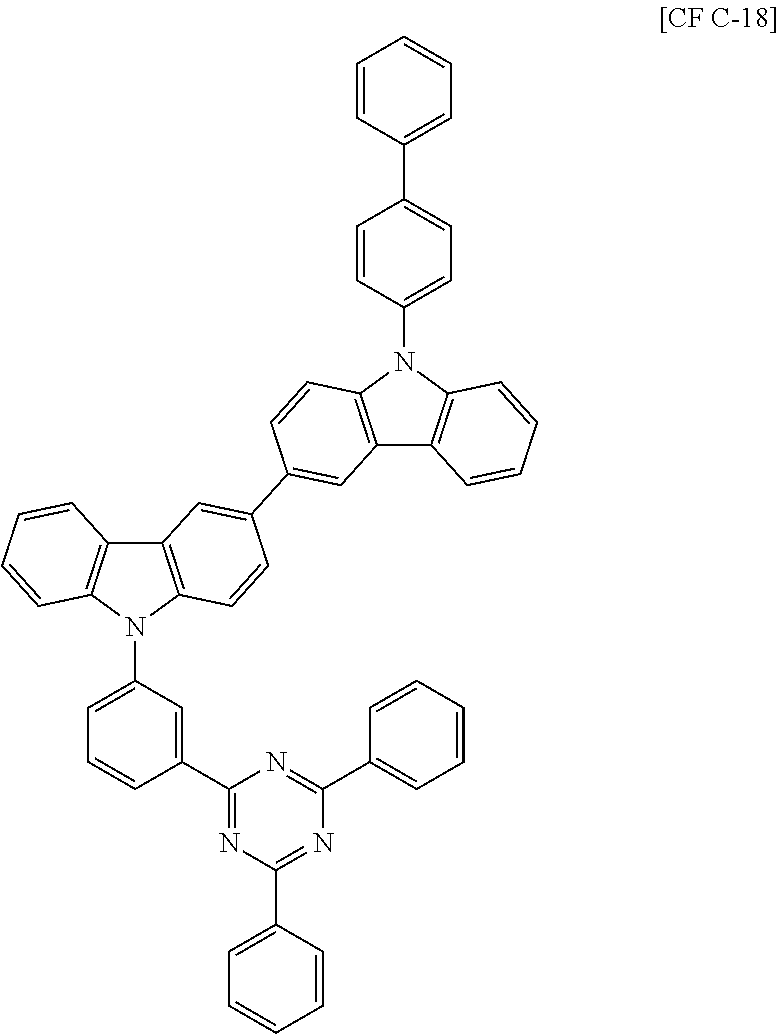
C12=C(N(C3=CC=CC(C4=NC(C5=CC=CC=C5)=NC(C5=CC=CC=C5)=N4)=C3)C3=C1C=CC=C3)C=CC(C1=CC3=C(N(C4=CC=C(C5=CC=CC=C5)C=C4)C4=C3C=CC=C4)C=C1)=C2
